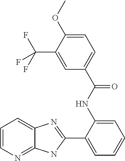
C1=CN=C2C(=C1)N=C(C1=CC=CC=C1NC(C1=CC=C(OC)C(C(F)(F)F)=C1)=O)N2
